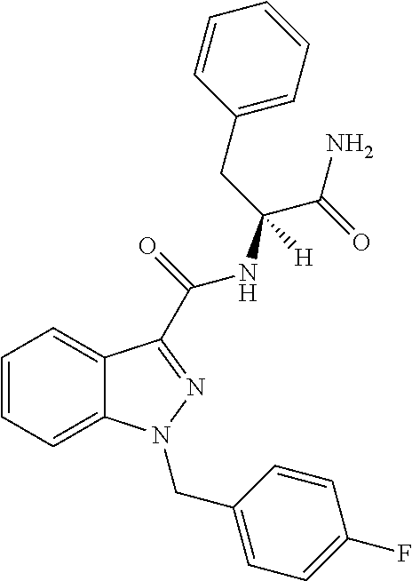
C1=CC=C2C(=C1)C(C(NC(CC1=CC=CC=C1)(C(N)=O)[H])=O)=NN2CC1=CC=C(F)C=C1
